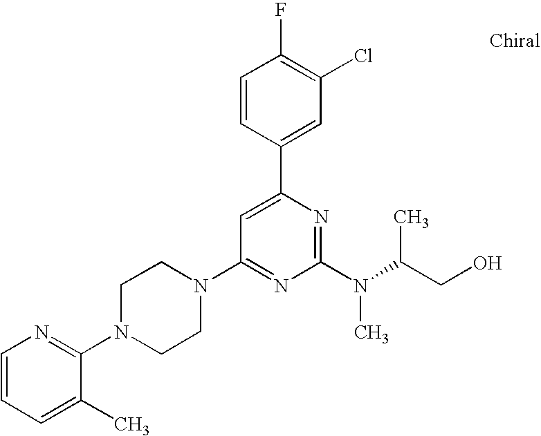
C1=CC=C(C)C(N2CCN(C3=NC(N(C(CO)C)C)=NC(C4=CC(Cl)=C(F)C=C4)=C3)CC2)=N1
